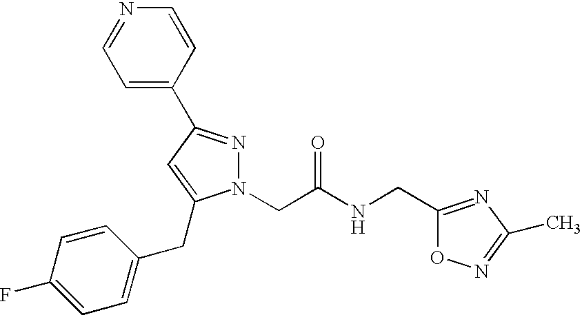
C1=C(C2=NN(CC(NCC3=NC(C)=NO3)=O)C(CC3=CC=C(F)C=C3)=C2)C=CN=C1
